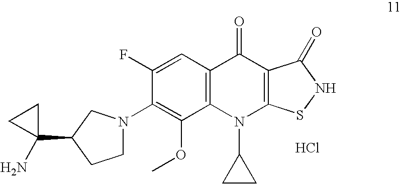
C12=C(C=C(F)C(N3CCC(C4(N)CC4)C3)=C1OC)C(=O)C1=C(N2C2CC2)SNC1=O.Cl
